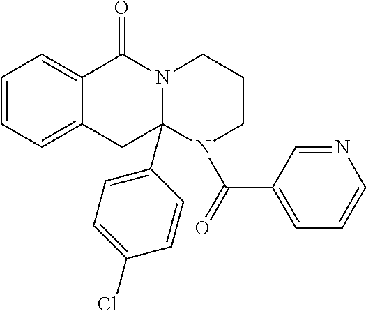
C1=CC=C2C(=C1)C(=O)N1C(C3=CC=C(Cl)C=C3)(C2)N(C(=O)C2=CC=CN=C2)CCC1
